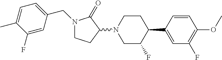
C1=C(C2CCN(C3C(=O)N(CC4=CC=C(C)C(F)=C4)CC3)CC2F)C=CC(OC)=C1F
